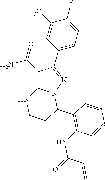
C1(C(=O)N)=C2N(N=C1C1=CC=C(F)C([F3C])=C1)C(C1=C(NC(=O)C=C)C=CC=C1)CCN2
